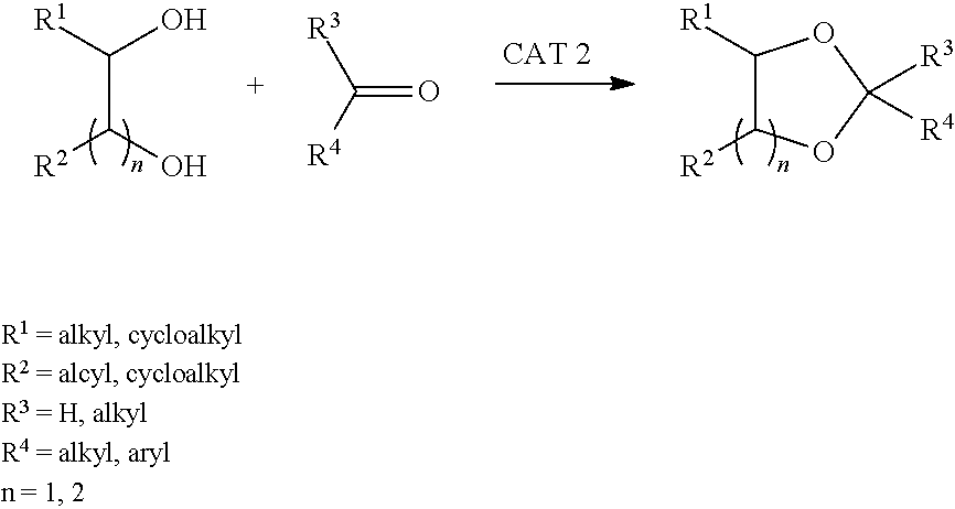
C(C(O)[R2])([R1])O.C(=O)([R4])[R3].C1([R1])C([R2])OC([R3])([R4])O1
